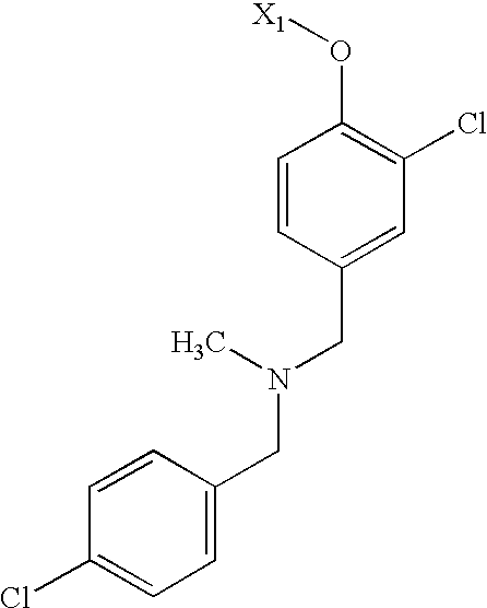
C1=CC(CN(CC2=CC=C(Cl)C=C2)C)=CC(Cl)=C1O[X1]
